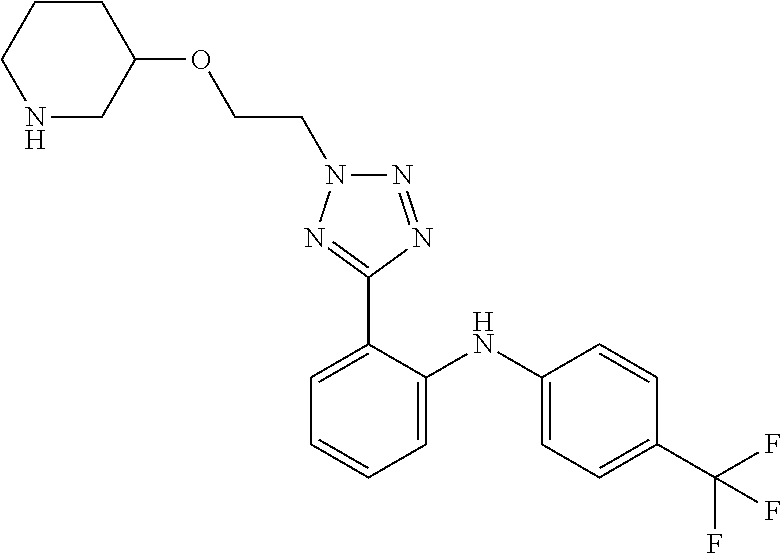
C1=CC(C(F)(F)F)=CC=C1NC1=CC=CC=C1C1=NN(CCOC2CCCNC2)N=N1
